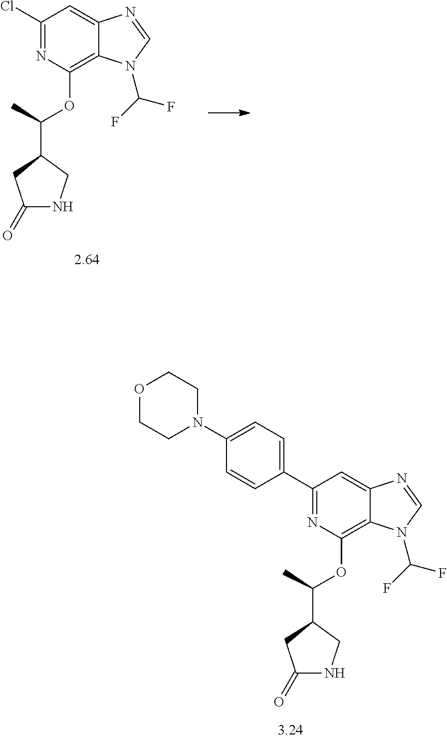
C1(C2=NC(OC(C3CC(=O)NC3)C)=C3C(=C2)N=CN3C(F)F)=CC=C(N2CCOCC2)C=C1.ClC1=NC(OC(C2CC(=O)NC2)C)=C2C(=C1)N=CN2C(F)F
